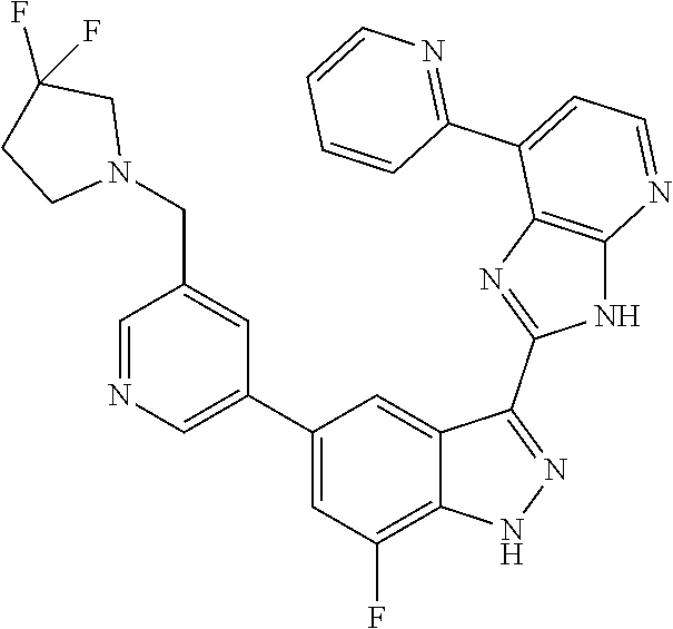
C1=NC=C(C2=CC(F)=C3C(=C2)C(C2=NC4=C(N2)N=CC=C4C2=NC=CC=C2)=NN3)C=C1CN1CC(F)(F)CC1
